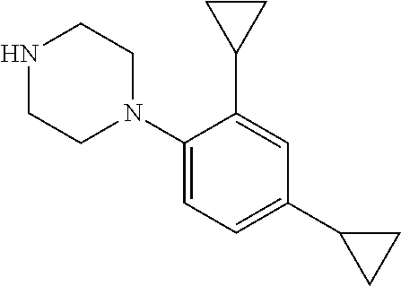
C1(N2CCNCC2)=CC=C(C2CC2)C=C1C1CC1
